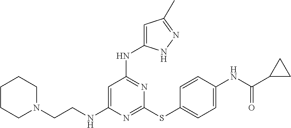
N1=C(SC2=CC=C(NC(C3CC3)=O)C=C2)N=C(NC2=CC(C)=NN2)C=C1NCCN1CCCCC1
